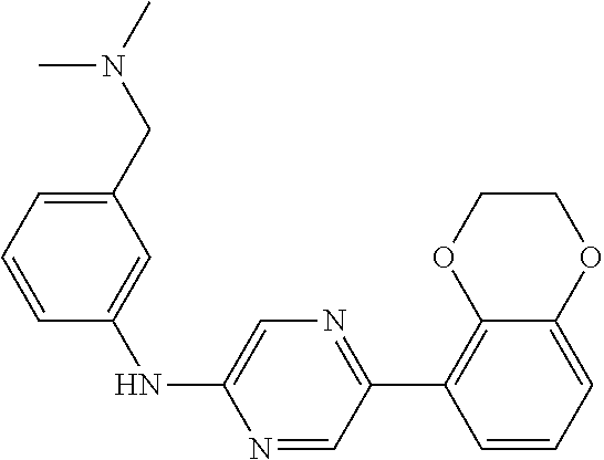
C1(C2=C3OCCOC3=CC=C2)=NC=C(NC2=CC(CN(C)C)=CC=C2)N=C1
